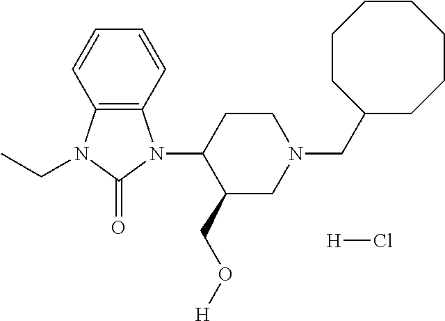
C12=C(C=CC=C1)N(C1C(CO[H])CN(CC3CCCCCCC3)CC1)C(=O)N2CC.[H]Cl
